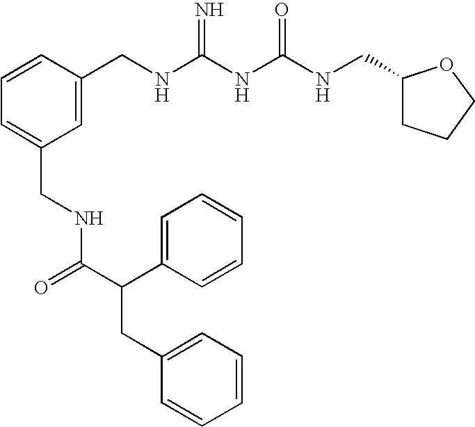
C1=C(CNC(NC(NCC2CCCO2)=O)=N)C=CC=C1CNC(C(C1=CC=CC=C1)CC1=CC=CC=C1)=O
